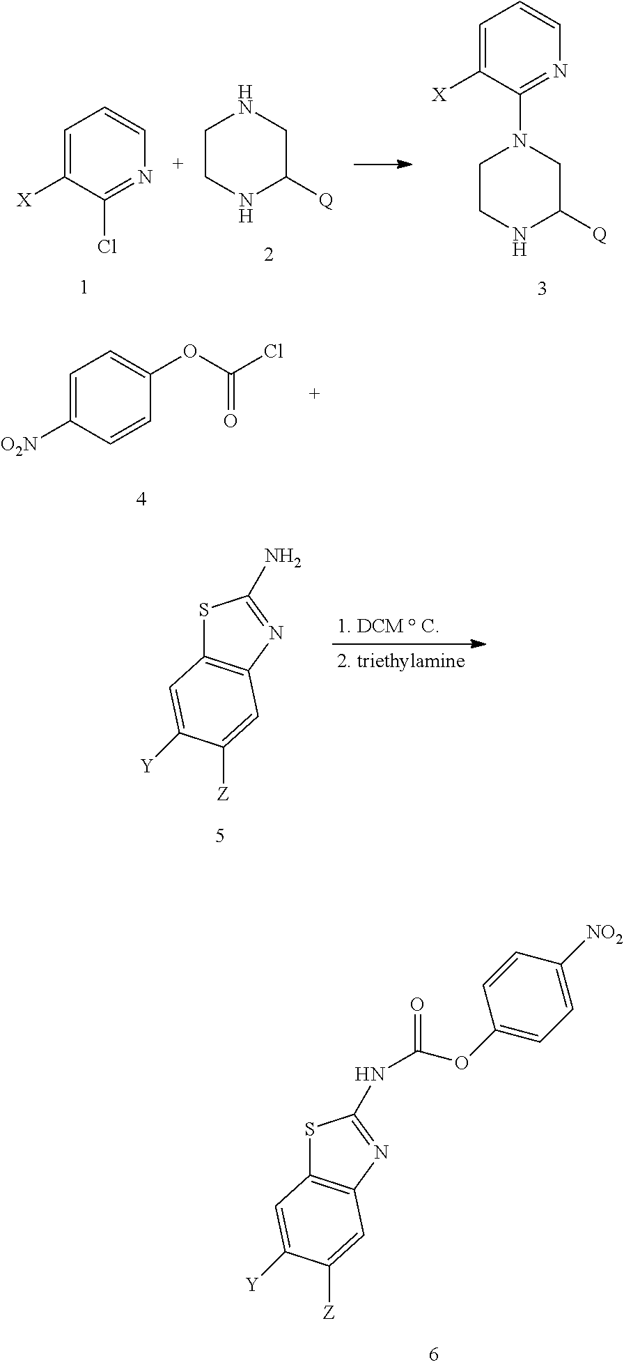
C1=C([O2N])C=CC(OC(Cl)=O)=C1.S1C2=C(N=C1N)C=C([Z])C([Y])=C2.S1C2=C(N=C1NC(=O)OC1=CC=C([NO2])C=C1)C=C([Z])C([Y])=C2.C1CNC([Q])CN1C1=NC=CC=C1[X].C1CNC([Q])CN1.C1=C([X])C(Cl)=NC=C1
